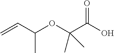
C=CC(OC(C(O)=O)(C)C)C
